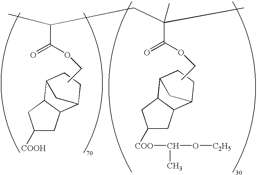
C1([COOH])CC2C(C1)C1CCC2C1.C(C(OCC)=O)(C)CC(C(OCC)=O)(C)C.C1([COO]C(O[C2H5])C)CC2C(C1)C1CCC2C1
